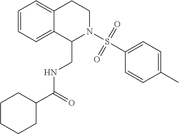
C1=CC=C2C(=C1)CCN(S(C1=CC=C(C)C=C1)(=O)=O)C2CNC(C1CCCCC1)=O
